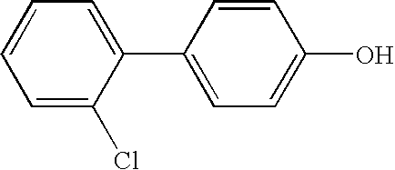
C1(C2=CC=C(O)C=C2)=CC=CC=C1Cl
